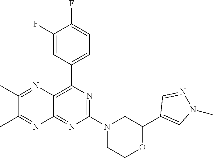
N1=C(N2CC(C3=CN(C)N=C3)OCC2)N=C2C(=C1C1=CC=C(F)C(F)=C1)N=C(C)C(C)=N2
